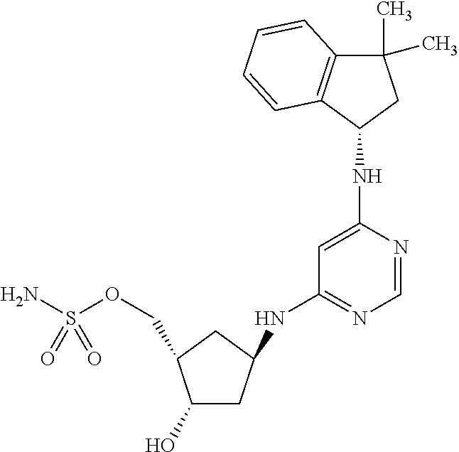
C(OS(N)(=O)=O)C1CC(NC2=NC=NC(NC3CC(C)(C)C4=C3C=CC=C4)=C2)CC1O
